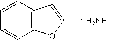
C1=CC2=C(C=C1)OC([CH2NH]C)=C2
